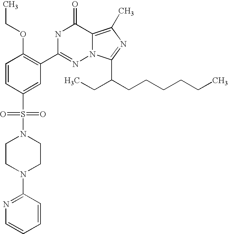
C1=CC(S(N2CCN(C3=NC=CC=C3)CC2)(=O)=O)=CC(C2=NN3C(=C(C)N=C3C(CCCCCC)CC)C(=O)N2)=C1OCC
